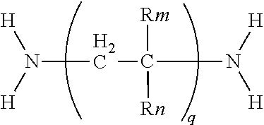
N([H])([H])CC(N([H])[H])([Rn])[Rm]
